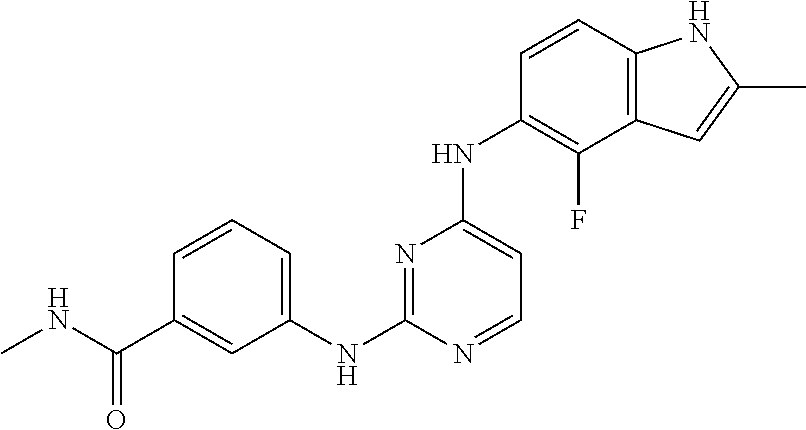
C1(C(NC)=O)=CC(NC2=NC(NC3=C(F)C4=C(C=C3)NC(C)=C4)=CC=N2)=CC=C1
